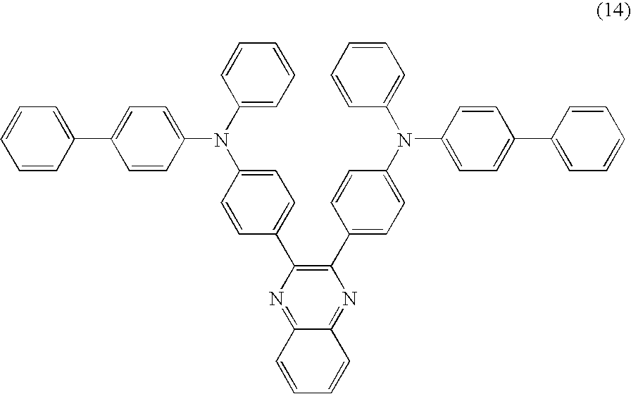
C12=NC(C3=CC=C(N(C4=CC=CC=C4)C4=CC=C(C5=CC=CC=C5)C=C4)C=C3)=C(C3=CC=C(N(C4=CC=CC=C4)C4=CC=C(C5=CC=CC=C5)C=C4)C=C3)N=C1C=CC=C2
